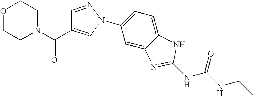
C1=C2C(=CC=C1N1N=CC(C(N3CCOCC3)=O)=C1)NC(NC(NCC)=O)=N2
